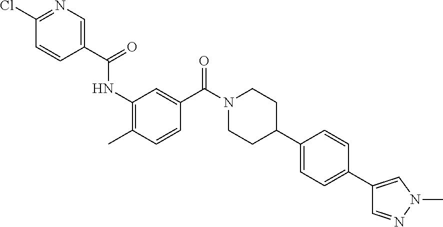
C1(C(=O)NC2=C(C)C=CC(C(N3CCC(C4=CC=C(C5=CN(C)N=C5)C=C4)CC3)=O)=C2)=CN=C(Cl)C=C1
